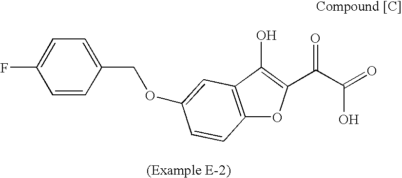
C(C(=O)O)(=O)C1=C(O)C2=C(O1)C=CC(OCC1=CC=C(F)C=C1)=C2
